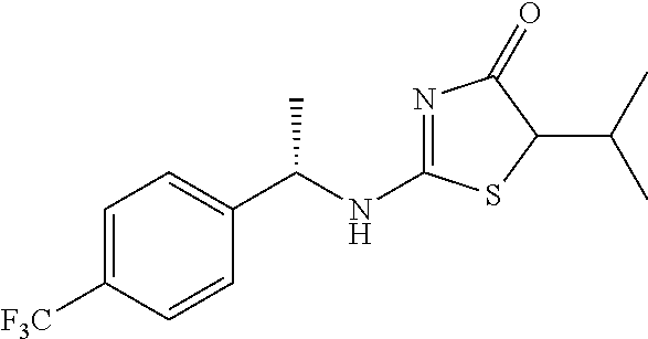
C1=C([F3C])C=CC(C(NC2=NC(=O)C(C(C)C)S2)C)=C1
